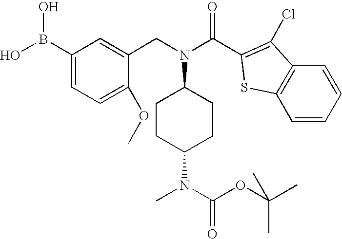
C1CC(N(C(=O)OC(C)(C)C)C)CCC1N(CC1=CC(B(O)O)=CC=C1OC)C(=O)C1=C(Cl)C2=C(C=CC=C2)S1
